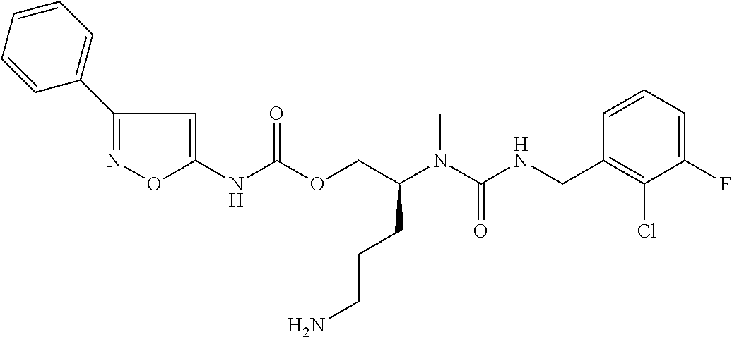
C1=CC(CNC(N(C(COC(NC2=CC(C3=CC=CC=C3)=NO2)=O)CCCN)C)=O)=C(Cl)C(F)=C1
